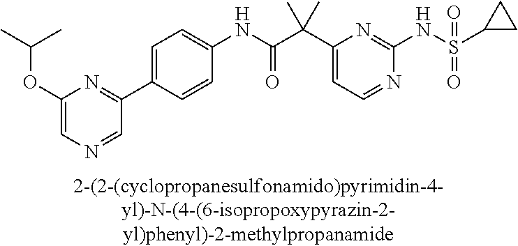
N1=CC=C(C(C(NC2=CC=C(C3=NC(OC(C)C)=CN=C3)C=C2)=O)(C)C)N=C1NS(=O)(=O)C1CC1
